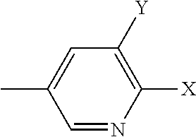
[X]C1=C([Y])C=C(C)C=N1
